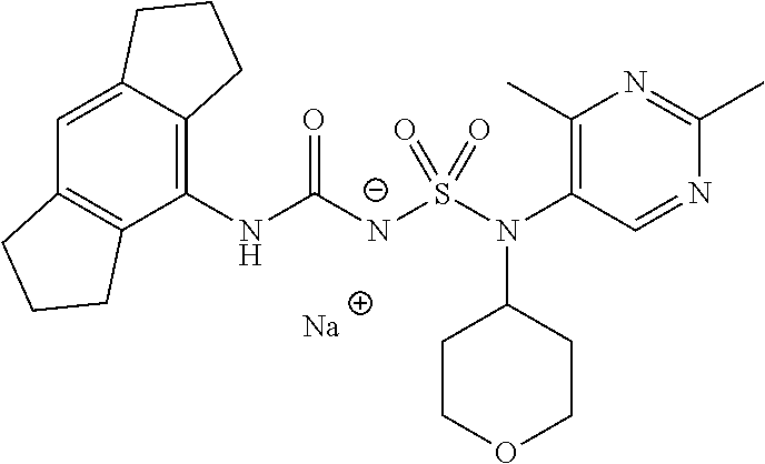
C12=CC3=C(C(NC([N-]S(N(C4=C(C)N=C(C)N=C4)C4CCOCC4)(=O)=O)=O)=C1CCC2)CCC3.[Na]
